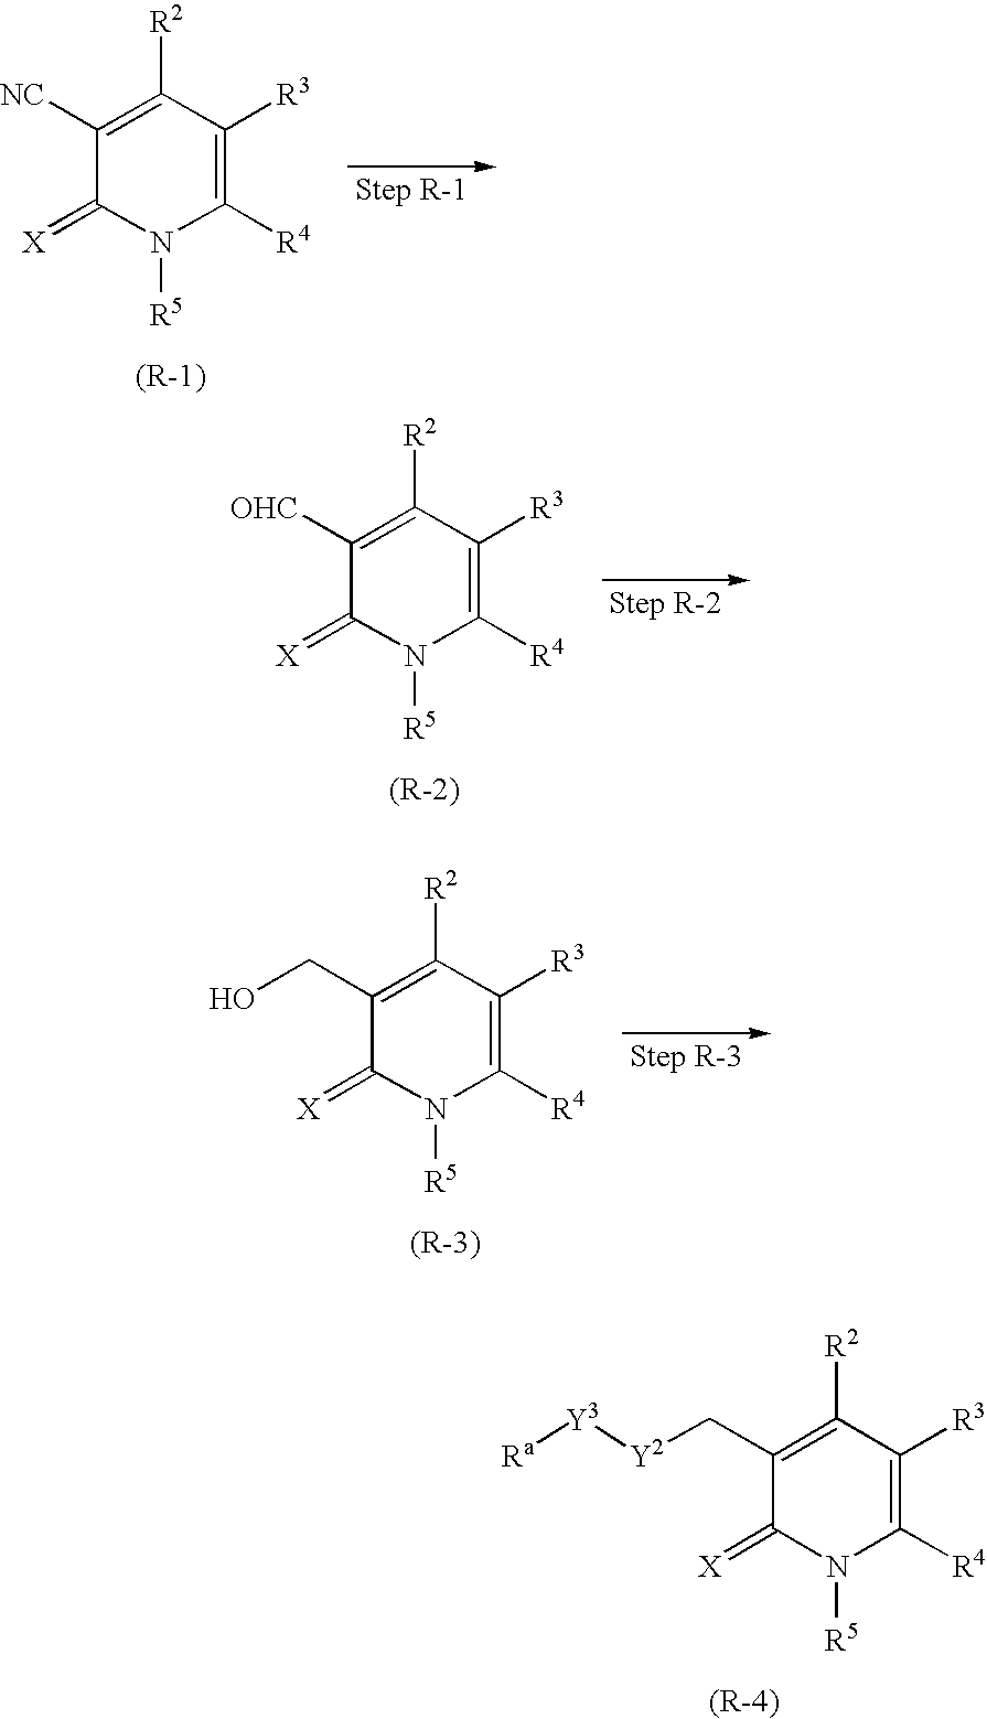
C1([NC])=C([R2])C([R3])=C([R4])N([R5])C1=[X].C1([OHC])=C([R2])C([R3])=C([R4])N([R5])C1=[X].C1(CO)=C([R2])C([R3])=C([R4])N([R5])C1=[X].C1(C[Y2][Y3][Ra])=C([R2])C([R3])=C([R4])N([R5])C1=[X]
